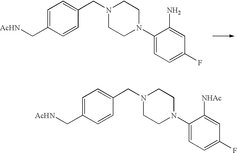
C1=C(C[AcHN])C=CC(CN2CCN(C3=CC=C(F)C=C3N)CC2)=C1.C1=C(C[AcHN])C=CC(CN2CCN(C3=CC=C(F)C=C3[NHAc])CC2)=C1
